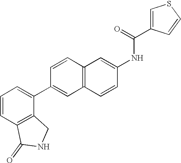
C1=CC2=C(C=C1C1=CC=CC3=C1CNC3=O)C=CC(NC(=O)C1=CSC=C1)=C2
